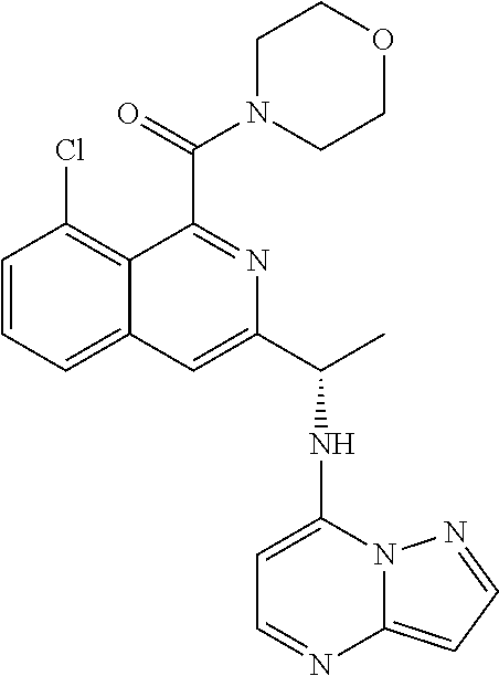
C1=CC=C2C(=C1Cl)C(C(N1CCOCC1)=O)=NC(C(NC1=CC=NC3=CC=NN13)C)=C2
